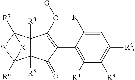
C12([R5])C([R8])(C3([R7])[W]C1([R6])[X]3)C(O[G])=C(C1=C([R4])C([R3])=C([R2])C=C1[R1])C2=O
